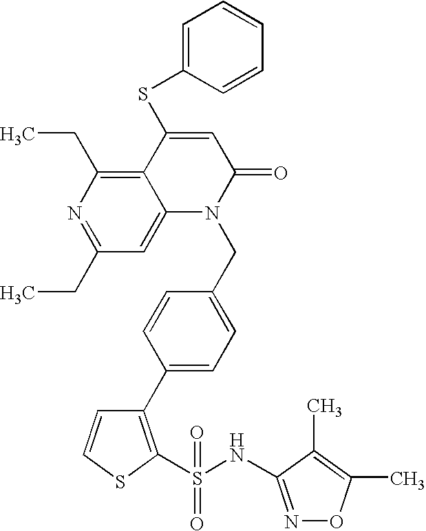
C1=C(SC2=CC(=O)N(CC3=CC=C(C4=C(S(NC5=NOC(C)=C5C)(=O)=O)SC=C4)C=C3)C3=CC(CC)=NC(CC)=C23)C=CC=C1
